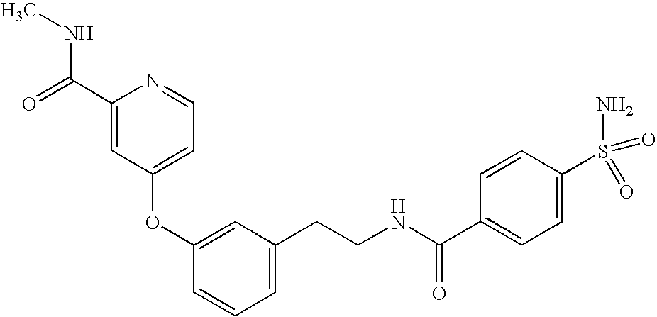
C1(OC2=CC(CCNC(=O)C3=CC=C(S(N)(=O)=O)C=C3)=CC=C2)=CC=NC(C(NC)=O)=C1
